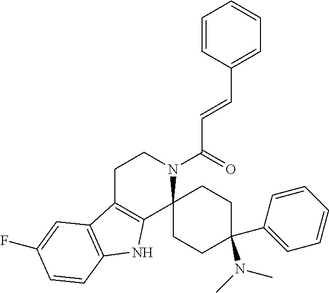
C1=CC(C=CC(N2CCC3=C(C24CCC(C2=CC=CC=C2)(N(C)C)CC4)NC2=C3C=C(F)C=C2)=O)=CC=C1
